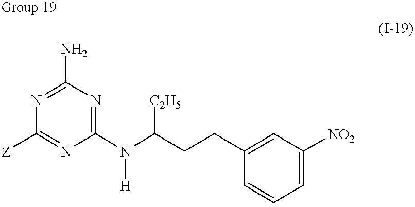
C1(N)=NC([Z])=NC(N(C(CCC2=CC([NO2])=CC=C2)[C2H5])[H])=N1
